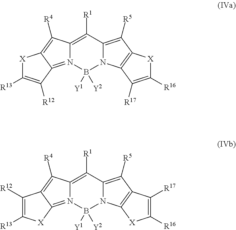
C12=C([R1])C3=C([R5])C4=C(N3B([Y1])([Y2])N1=C1C(=C2[R4])[X]C([R13])=C1[R12])C([R17])=C([R16])[X]4.C12=C([R1])C3=C([R5])C4=C(N3B([Y1])([Y2])N1=C1C(=C2[R4])C([R12])=C([R13])[X]1)[X]C([R16])=C4[R17]
